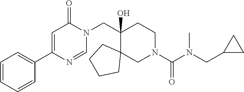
C1=CC=CC(C2=CC(=O)N(CC3(O)C4(CN(C(N(CC5CC5)C)=O)CC3)CCCC4)C=N2)=C1
